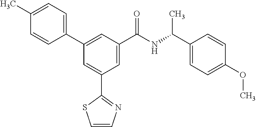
C1=CN=C(C2=CC(C3=CC=C(C)C=C3)=CC(C(NC(C3=CC=C(OC)C=C3)C)=O)=C2)S1
